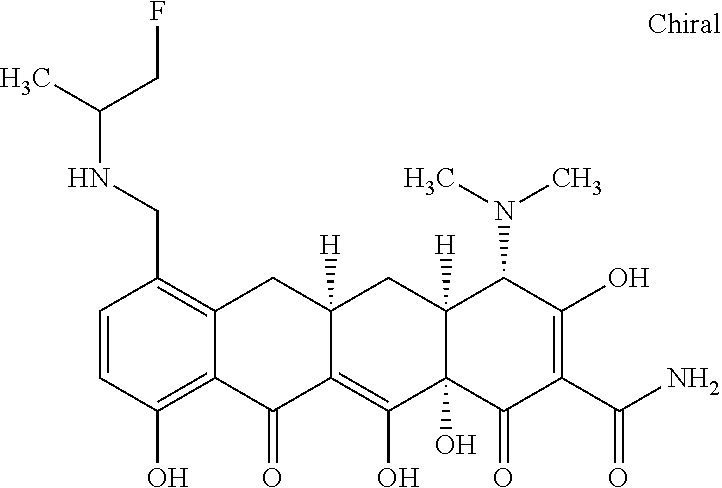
C12([H])C(O)(C(=O)C(C(N)=O)=C(O)C1N(C)C)C(O)=C1C([H])(C2)CC2=C(CNC(CF)C)C=CC(O)=C2C1=O
